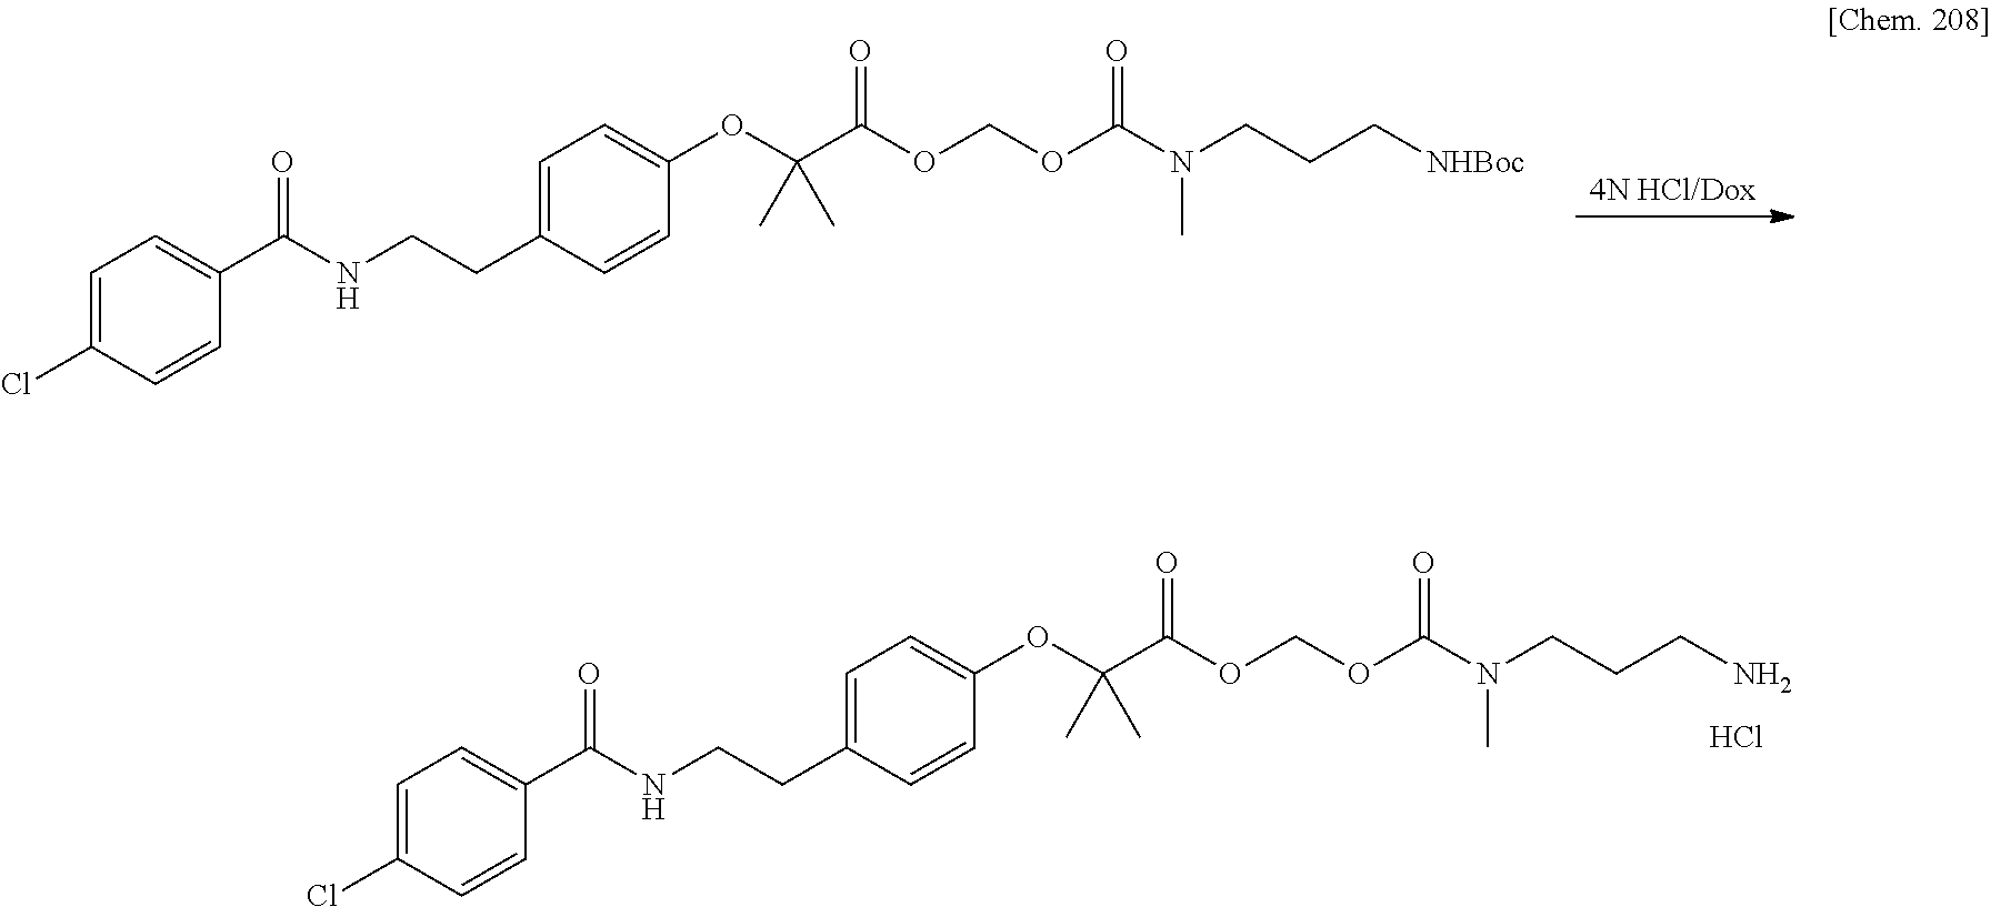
[4N HCl/Dox].C1=C(Cl)C=CC(C(NCCC2=CC=C(OC(C(=O)OCOC(N(CCC[NHBoc])C)=O)(C)C)C=C2)=O)=C1.C1=C(Cl)C=CC(C(NCCC2=CC=C(OC(C(=O)OCOC(N(CCCN)C)=O)(C)C)C=C2)=O)=C1.Cl
